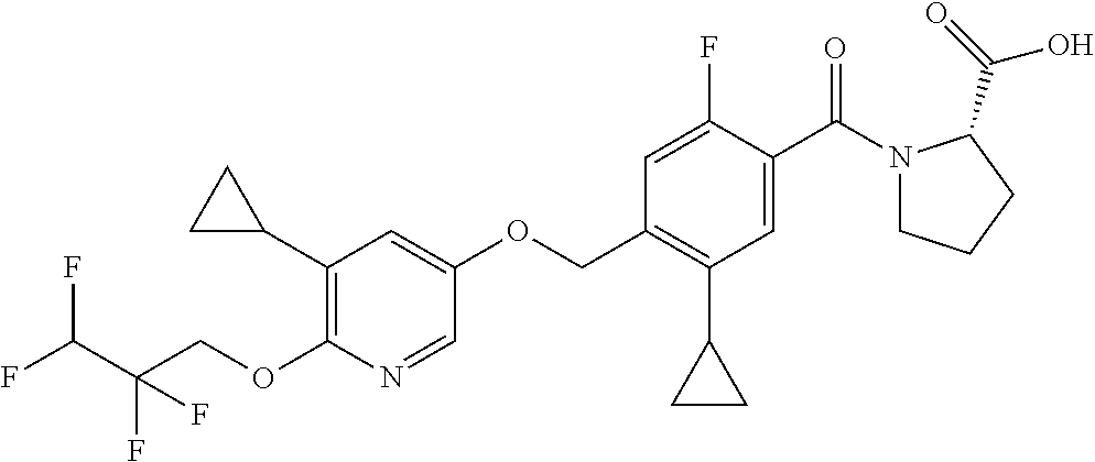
O(CC1=C(C2CC2)C=C(C(N2CCCC2C(=O)O)=O)C(F)=C1)C1=CC(C2CC2)=C(OCC(F)(C(F)F)F)N=C1
